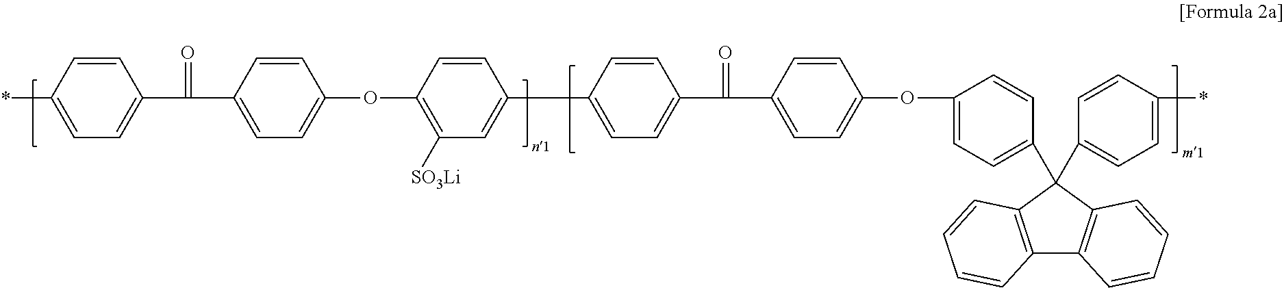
C1=CC(*)=CC=C1C(C1=CC=C(OC2=C([SO3Li])C=C(C3=CC=C(C(C4=CC=C(OC5=CC=C(C6(C7=CC=C(*)C=C7)C7=C(C8=C6C=CC=C8)C=CC=C7)C=C5)C=C4)=O)C=C3)C=C2)C=C1)=O
